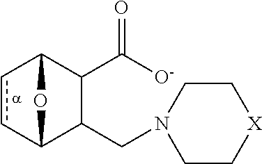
c1cC2C(CN3CC[X]CC3)C(C([O-])=O)C1O2
